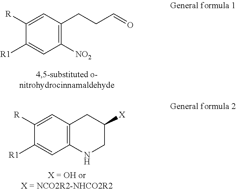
C1([NO2])=C(CCC=O)C=C([R])C([R1])=C1.C12=C(C=C([R])C([R1])=C1)CC([X])CN2
